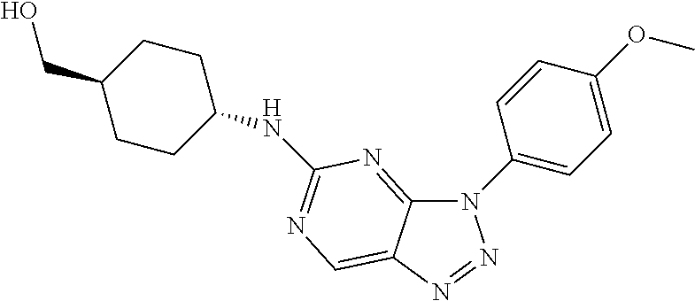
C12=NC(NC3CCC(CO)CC3)=NC=C1N=NN2C1=CC=C(OC)C=C1
